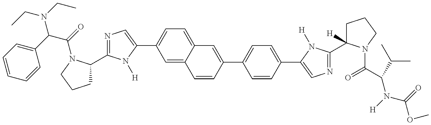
C(C)N(C(C(=O)N1C(C2=NC=C(C3=CC=C4C(=C3)C=CC(C3=CC=C(C5=CN=C(C6([H])CCCN6C(=O)C(N([H])C(OC)=O)C(C)C)N5[H])C=C3)=C4)N2[H])CCC1)C1=CC=CC=C1)CC
